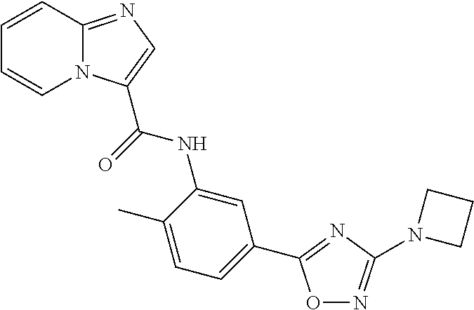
C1=CC2=NC=C(C(=O)NC3=CC(C4=NC(N5CCC5)=NO4)=CC=C3C)N2C=C1
